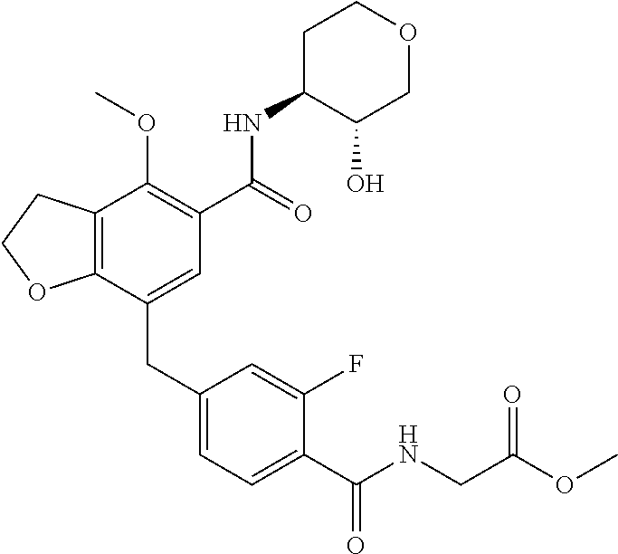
C12=C(CCO1)C(OC)=C(C(NC1C(O)COCC1)=O)C=C2CC1=CC=C(C(NCC(OC)=O)=O)C(F)=C1
